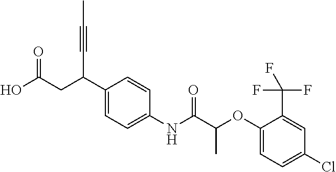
C1(C(CC(O)=O)C#CC)=CC=C(NC(C(OC2=CC=C(Cl)C=C2C(F)(F)F)C)=O)C=C1
